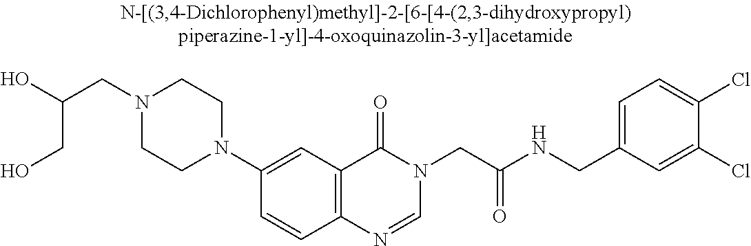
C(N1CCN(C2=CC3=C(C=C2)N=CN(CC(NCC2=CC=C(Cl)C(Cl)=C2)=O)C3=O)CC1)C(O)CO
